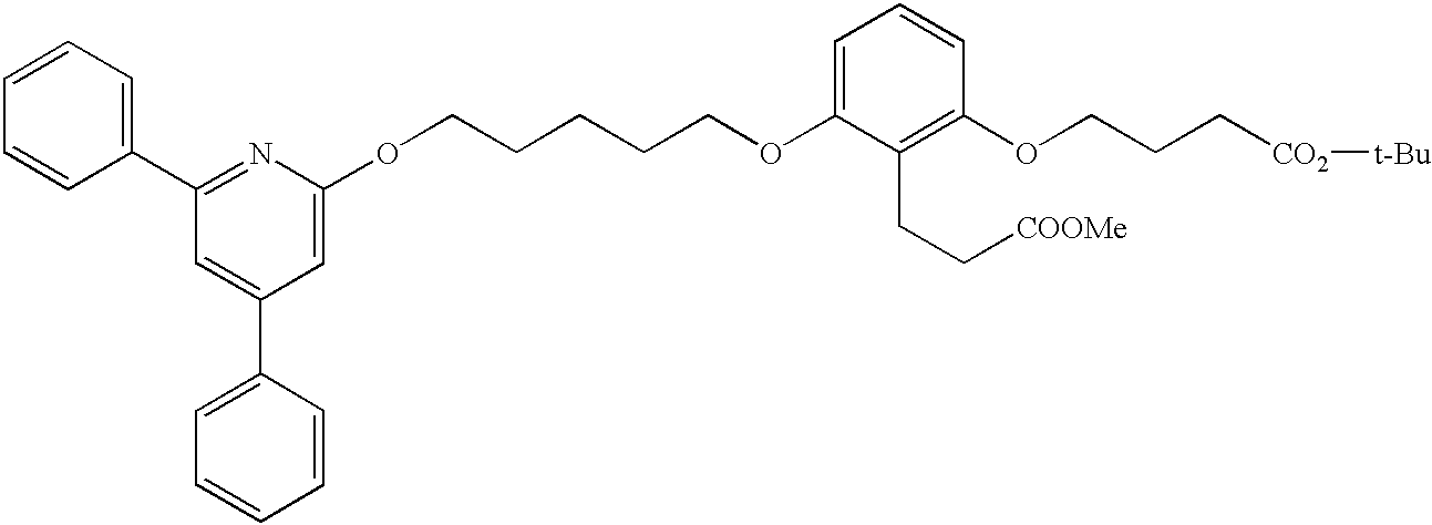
[CO2](CCCOC1=C(CC[COOMe])C(OCCCCCOC2=CC(C3=CC=CC=C3)=CC(C3=CC=CC=C3)=N2)=CC=C1)[t-Bu]
